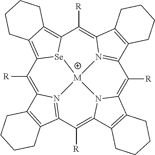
C1([R])=C2N3=C(C([R])=C4N5C(=C([R])C6=N7C(=C([R])C8=C9C(=C1[Se]8[M]753)CCCC9)C1=C6CCCC1)C1=C4CCCC1)C1=C2CCCC1
